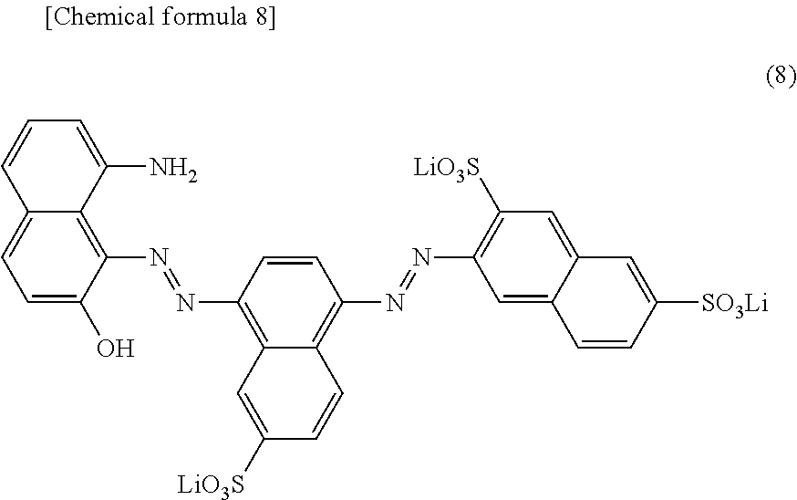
C12=C(N=NC3=C4C(=C(N=NC5=C([LiO3S])C=C6C(=C5)C=CC([SO3Li])=C6)C=C3)C=CC([LiO3S])=C4)C(O)=CC=C1C=CC=C2N
